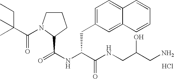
N(C(C(NCC(CN)O)=O)CC1=CC=C2C(=C1)C=CC=C2)C(=O)C1N(C(C(C)(CC)C)=O)CCC1.Cl
